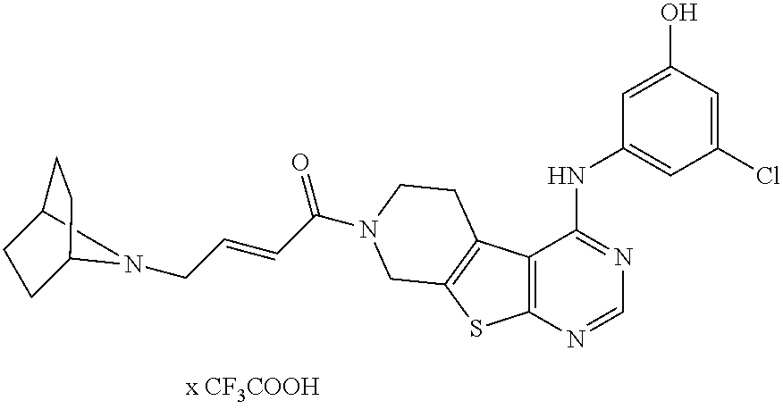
C12=C(C(NC3=CC(Cl)=CC(O)=C3)=NC=N1)C1=C(S2)CN(C(C=CCN2C3CCC2CC3)=O)CC1
